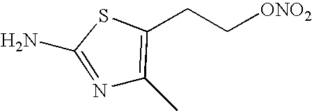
N1=C(N)SC(CC[ONO2])=C1C
